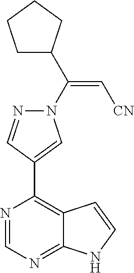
N1=CN=C2C(=C1C1=CN(C(=C[CN])C3CCCC3)N=C1)C=CN2
